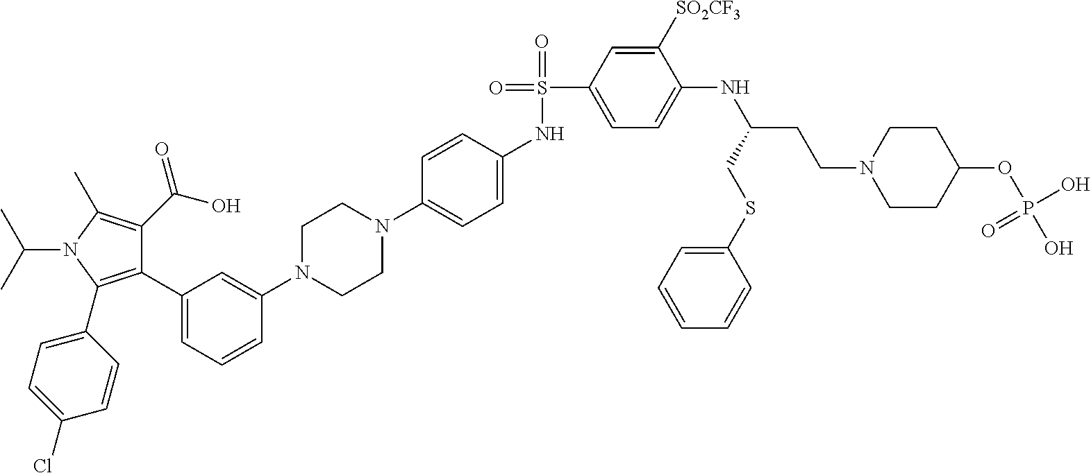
C1(C2=CC=CC(N3CCN(C4=CC=C(NS(=O)(C5=CC=C(NC(CCN6CCC(OP(O)(O)=O)CC6)CSC6=CC=CC=C6)C([SO2CF3])=C5)=O)C=C4)CC3)=C2)=C(C2=CC=C(Cl)C=C2)N(C(C)C)C(C)=C1C(O)=O
